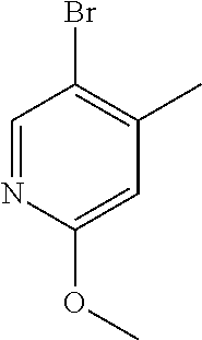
C1=NC(OC)=CC(C)=C1Br
